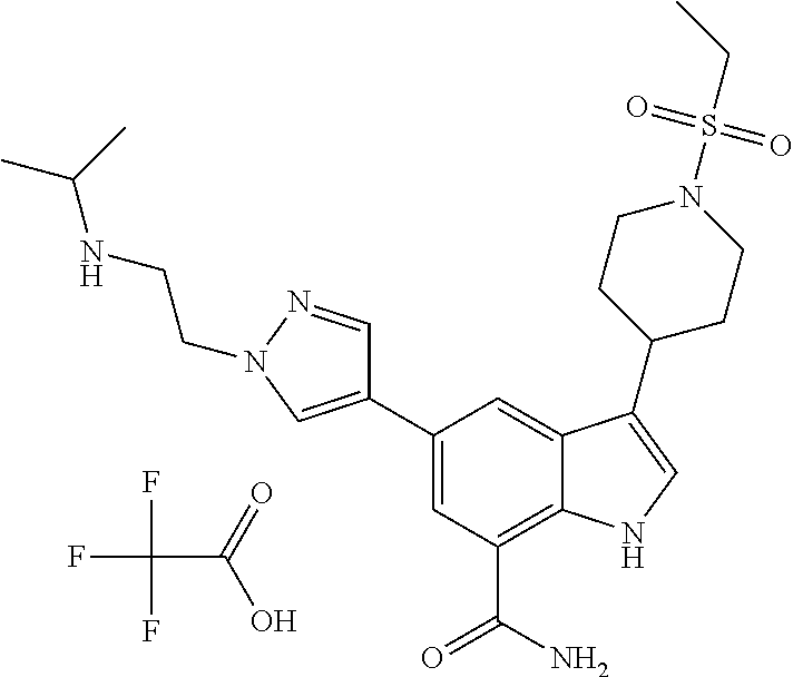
C1(C2=CN(CCNC(C)C)N=C2)=CC(C(N)=O)=C2C(=C1)C(C1CCN(S(CC)(=O)=O)CC1)=CN2.FC(F)(F)C(O)=O
